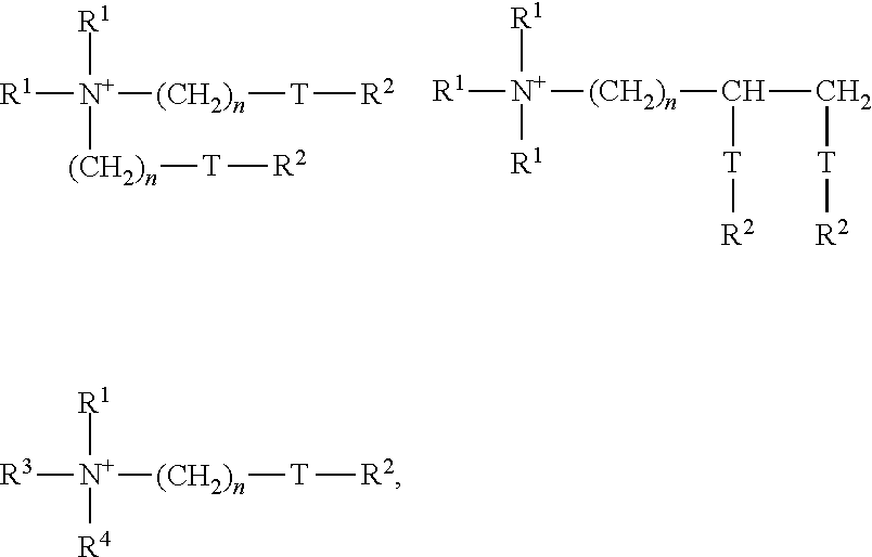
[R1][N+]([(CH2)n][T][R2])([R1])[(CH2)n][T][R2].[R1][N+]([(CH2)n]C(C[T][R2])[T][R2])([R1])[R1].[R1][N+]([(CH2)n][T][R2])([R3])[R4]
